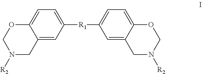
C1=C2C(=CC([R1]C3=CC=C4C(=C3)CN([R2])CO4)=C1)CN([R2])CO2
